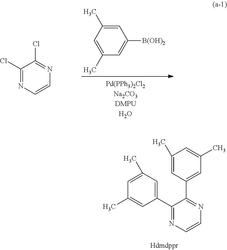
C1(Cl)=NC=CN=C1Cl.C1=C(C)C=C(C)C=C1[B(OH)2].C1(C2=NC=CN=C2C2=CC(C)=CC(C)=C2)=CC(C)=CC(C)=C1
